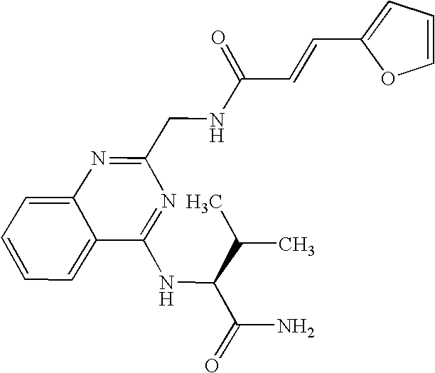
C1=C2C(=CC=C1)C(NC(C(C)C)C(N)=O)=NC(CNC(=O)C=CC1=CC=CO1)=N2
